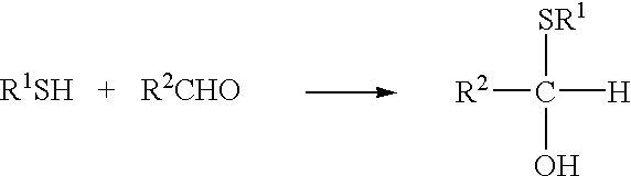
[R2]C([H])([SR1])O.[R1SH   +   R2CHO]
